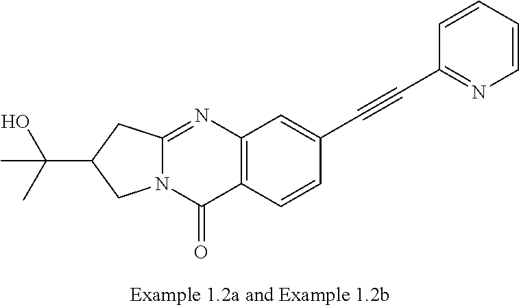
C12=NC3=C(C(=O)N1CC(C(C)(O)C)C2)C=CC(C#CC1=NC=CC=C1)=C3
